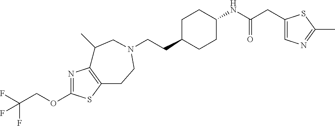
C(CC1CCC(NC(CC2=CN=C(C)S2)=O)CC1)N1CCC2=C(N=C(OCC(F)(F)F)S2)C(C)C1
